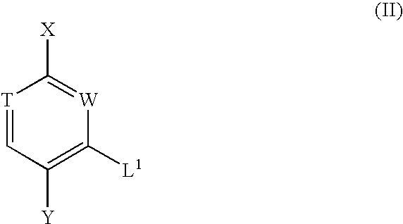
[T]1=CC([Y])=C([L1])[W]=C1[X]
